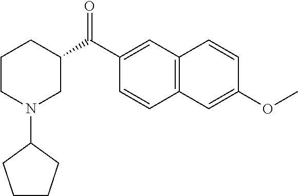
C1(C(C2CCCN(C3CCCC3)C2)=O)=CC2=C(C=C1)C=C(OC)C=C2
